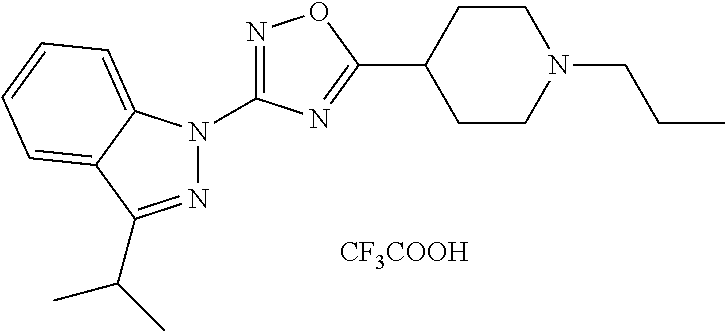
C1CC(C2=NC(N3N=C(C(C)C)C4=CC=CC=C34)=NO2)CCN1CCC.[CF3COOH]
